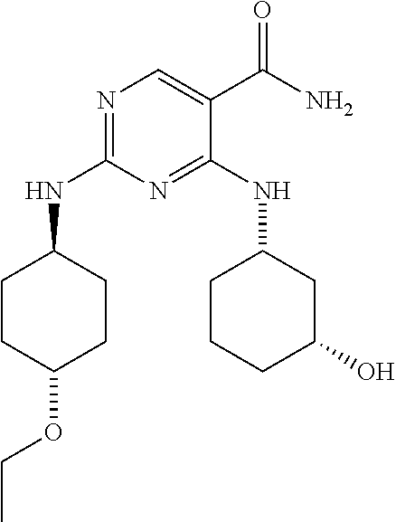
N1=C(NC2CCC(OCC)CC2)N=C(NC2CCCC(O)C2)C(C(N)=O)=C1
